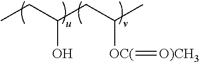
OC(CC)CC(C)[OC(]=[O)CH3]
